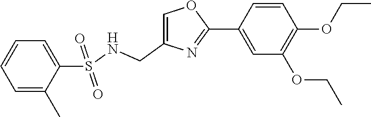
C1(C2=CC(OCC)=C(OCC)C=C2)=NC(CNS(C2=CC=CC=C2C)(=O)=O)=CO1
